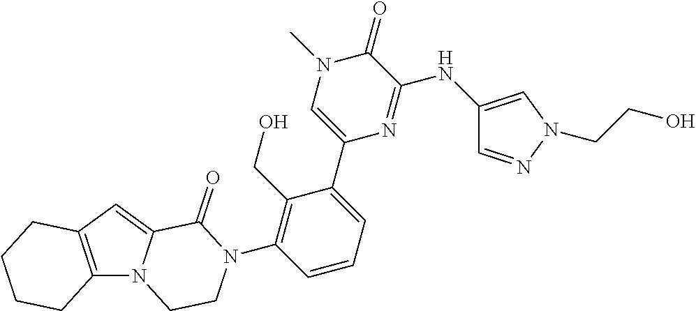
C12=C(C=C3N1CCN(C1=C(CO)C(C4=CN(C)C(=O)C(NC5=CN(CCO)N=C5)=N4)=CC=C1)C3=O)CCCC2
